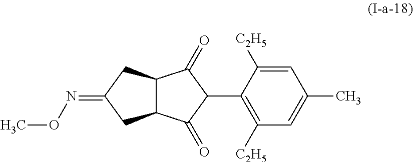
C1(=NOC)CC2C(C1)C(=O)C(C1=C([C2H5])C=C(C)C=C1[C2H5])C2=O
